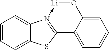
C1=CC=C2C(=C1)N1->[Li]OC3=CC=CC=C3C=1S2
